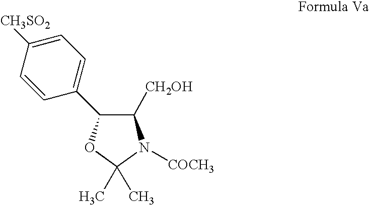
C1([CH3SO2])=CC=C(C2C([CH2OH])N([COCH3])C(C)(C)O2)C=C1
